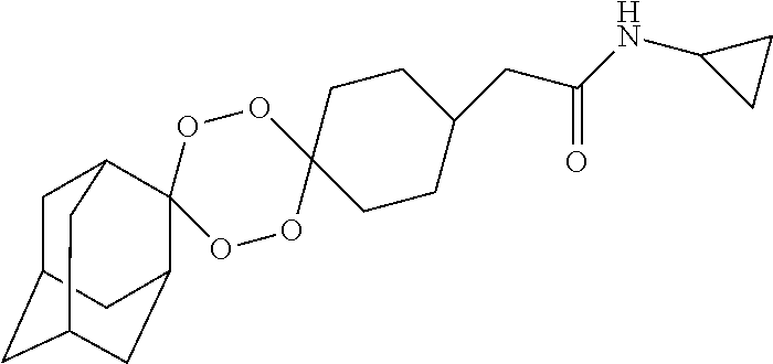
O1OC2(OOC13C1CC4CC(CC3C4)C1)CCC(CC(NC1CC1)=O)CC2
